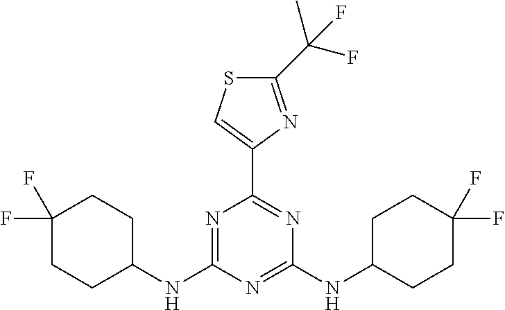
C1(NC2=NC(C3=CSC(C(C)(F)F)=N3)=NC(NC3CCC(F)(F)CC3)=N2)CCC(F)(F)CC1
